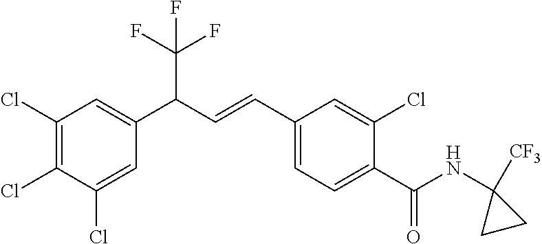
C1(Cl)=CC(C(C=CC2=CC=C(C(NC3([CF3])CC3)=O)C(Cl)=C2)C(F)(F)F)=CC(Cl)=C1Cl
